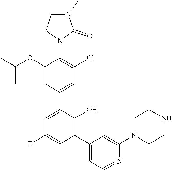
N1(C2=C(Cl)C=C(C3=CC(F)=CC(C4=CC=NC(N5CCNCC5)=C4)=C3O)C=C2OC(C)C)C(=O)N(C)CC1
